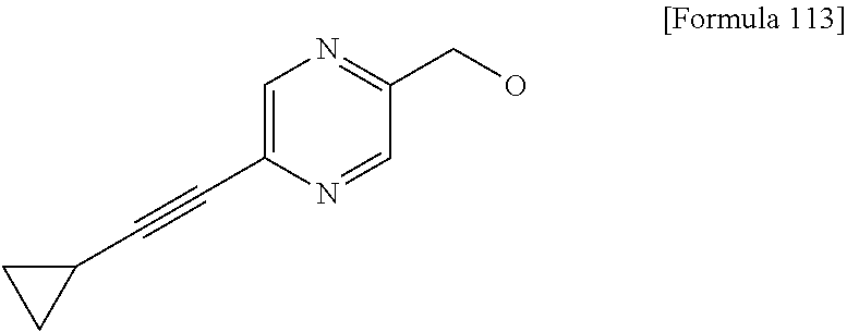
C1=C(C#CC2CC2)N=CC(CO)=N1
